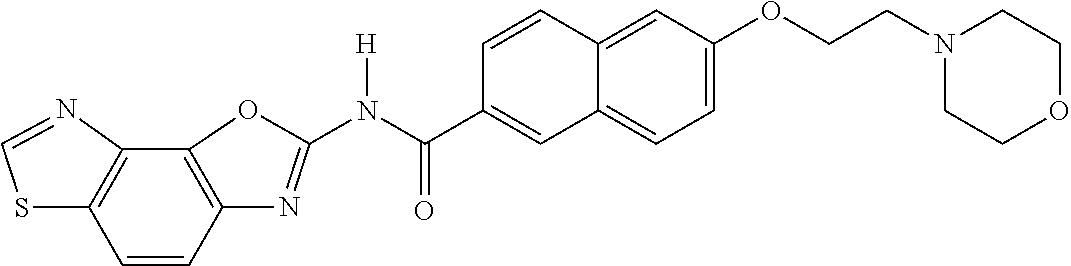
C12=C(C=CC3=C1N=CS3)N=C(N(C(C1=CC3=CC=C(OCCN4CCOCC4)C=C3C=C1)=O)[H])O2
